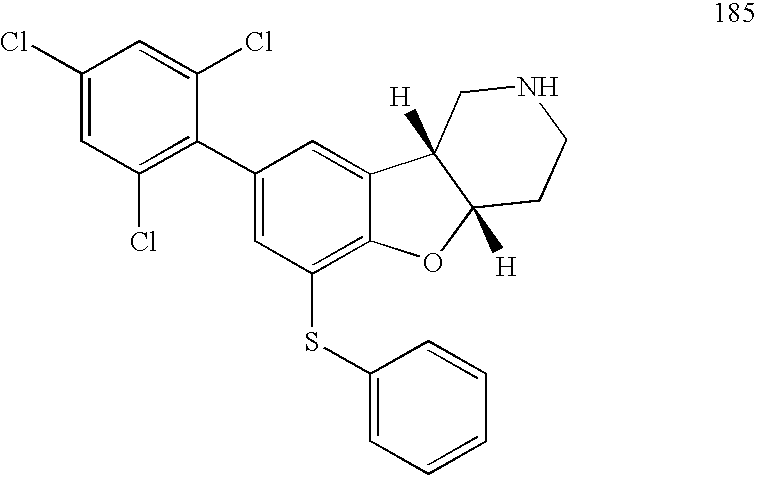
C1(Cl)=CC(Cl)=C(C2=CC(SC3=CC=CC=C3)=C3C(=C2)C2([H])C([H])(O3)CCNC2)C(Cl)=C1
